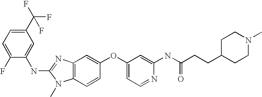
C1(C(F)(F)F)=CC=C(F)C(NC2=NC3=C(N2C)C=CC(OC2=CC=NC(NC(CCC4CCN(C)CC4)=O)=C2)=C3)=C1
